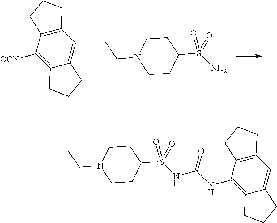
C1([OCN])=C2C(=CC3=C1CCC3)CCC2.C1CC(S(=O)(=O)N)CCN1CC.C1CC(S(=O)(=O)NC(=O)NC2=C3C(=CC4=C2CCC4)CCC3)CCN1CC
